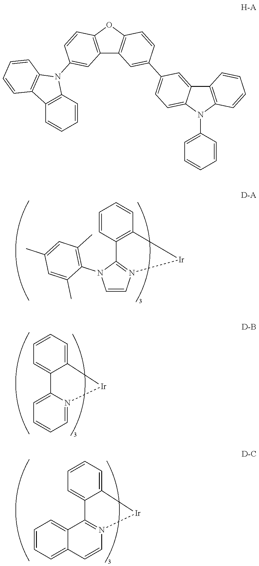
C1=CC2=C(C=C1)[Ir]N1=C2N(C2=C(C)C=C(C)C=C2C)C=C1.C1=CC=C2C(=C1)[Ir]N1=CC=CC=C21.C1=CC=C2C(=C1)[Ir]N1=C2C2=CC=CC=C2C=C1.C1=CC=CC2=C1C1=C(N2C2=CC3=C(C=C2)OC2=C3C=C(C3=CC=C4C(=C3)C3=C(N4C4=CC=CC=C4)C=CC=C3)C=C2)C=CC=C1
